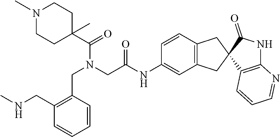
N1(C)CCC(C(=O)N(CC2=C(CNC)C=CC=C2)CC(=O)NC2=CC3=C(C=C2)CC2(C3)C3=C(NC2=O)N=CC=C3)(C)CC1
